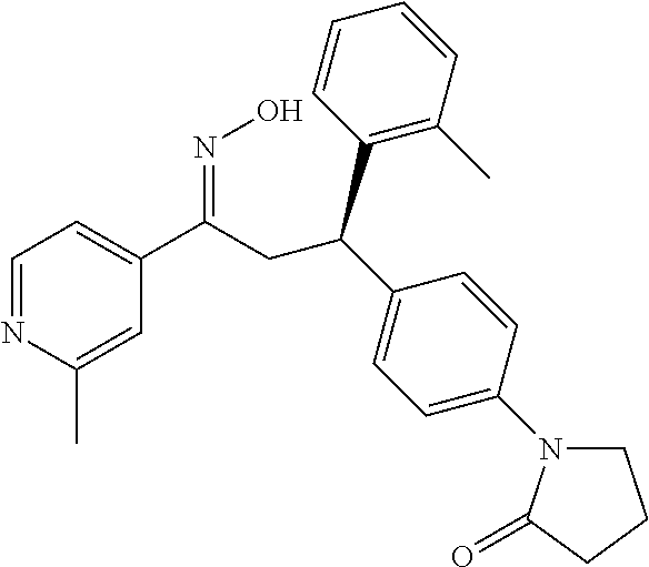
C1=NC(C)=CC(C(CC(C2=CC=C(N3CCCC3=O)C=C2)C2=C(C)C=CC=C2)=NO)=C1
